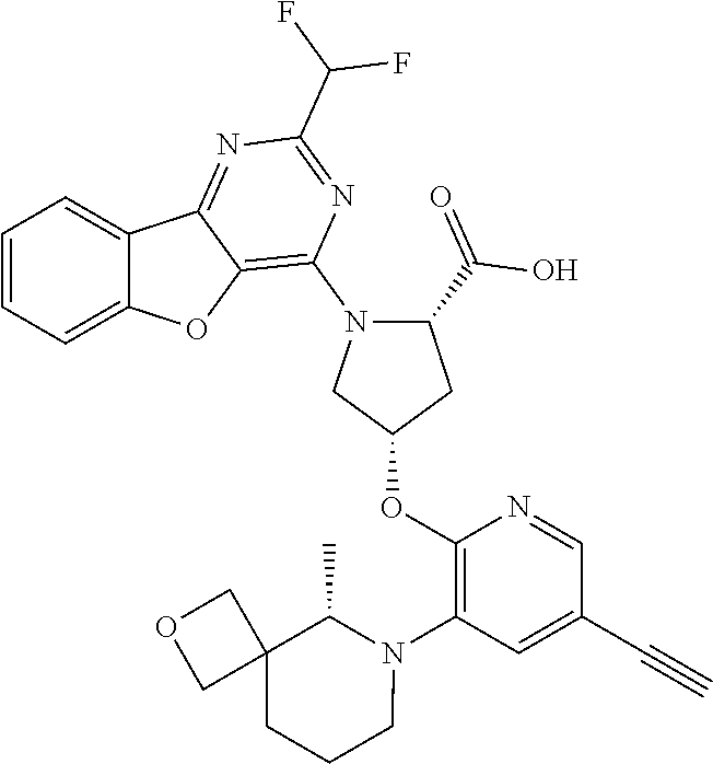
C1=CC=C2C(=C1)C1=NC(C(F)F)=NC(N3C(C(=O)O)CC(OC4=C(N5C(C)C6(CCC5)COC6)C=C(C#C)C=N4)C3)=C1O2
